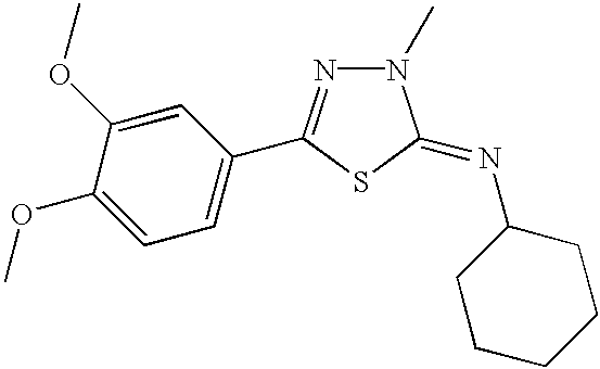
C1=C(OC)C(OC)=CC(C2=NN(C)C(=NC3CCCCC3)S2)=C1
